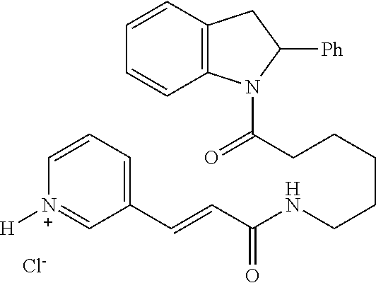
C(CCCCCNC(C=CC1=CC=C[N+]([H])=C1)=O)(N1C2=C(CC1[Ph])C=CC=C2)=O.[Cl-]
